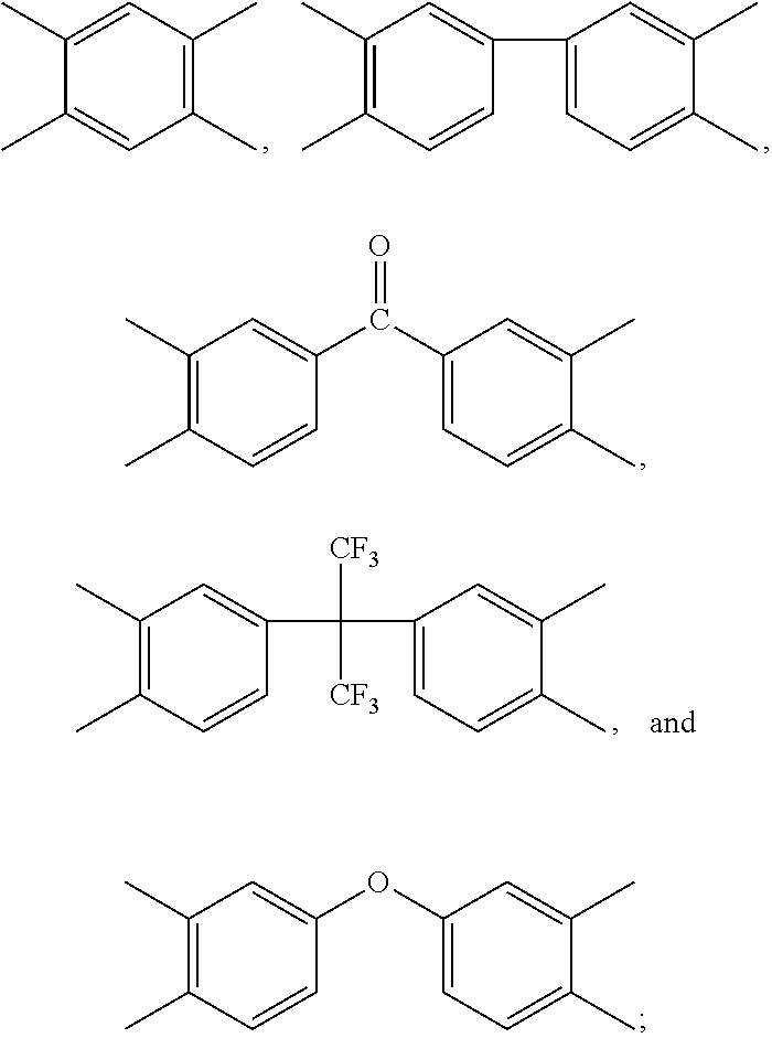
C1(C)=C(C)C=CC(C(C2=CC=C(C)C(C)=C2)=O)=C1.C1(C)=C(C)C=CC(OC2=CC=C(C)C(C)=C2)=C1.C1(C)=CC(C)=C(C)C=C1C.C1(C2=CC(C)=C(C)C=C2)=CC=C(C)C(C)=C1.C1(C)=C(C)C=CC(C(C2=CC=C(C)C(C)=C2)([CF3])[CF3])=C1
